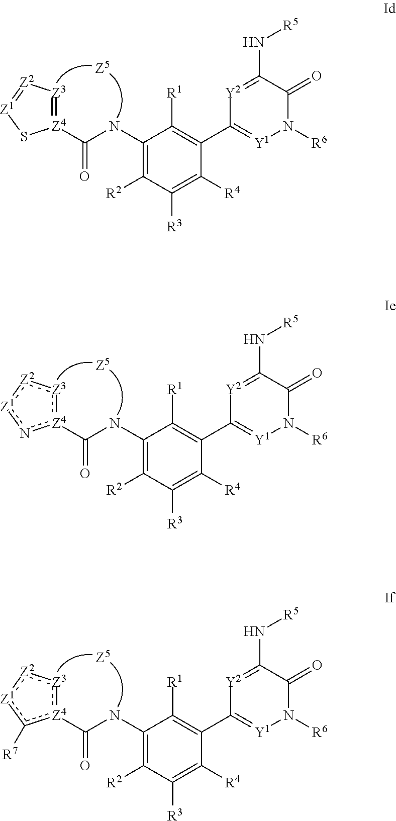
N(C([Z4]1:[Z3]:[Z2]:[Z1]n1)=O)C1=C([R2])C([R3])=C([R4])C(C2=[Y1]N([R6])C(=O)C(N[R5])=[Y2]2)=C1[R1].N(C([Z4]1:[Z3]:[Z2]:[Z1]c1[R7])=O)C1=C([R2])C([R3])=C([R4])C(C2=[Y1]N([R6])C(=O)C(N[R5])=[Y2]2)=C1[R1].N(C([Z4]1=[Z3][Z2]=[Z1]S1)=O)C1=C([R2])C([R3])=C([R4])C(C2=[Y1]N([R6])C(=O)C(N[R5])=[Y2]2)=C1[R1]
